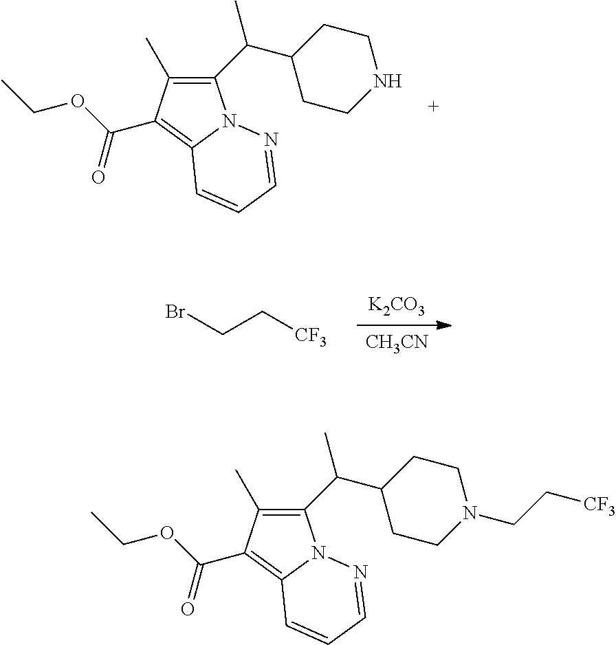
C1(C(C2CCN(CC[CF3])CC2)C)=C(C)C(C(=O)OCC)=C2N1N=CC=C2.C1(C(C2CCNCC2)C)=C(C)C(C(=O)OCC)=C2N1N=CC=C2.[K2CO3].[CH3CN].BrCC[CF3]
